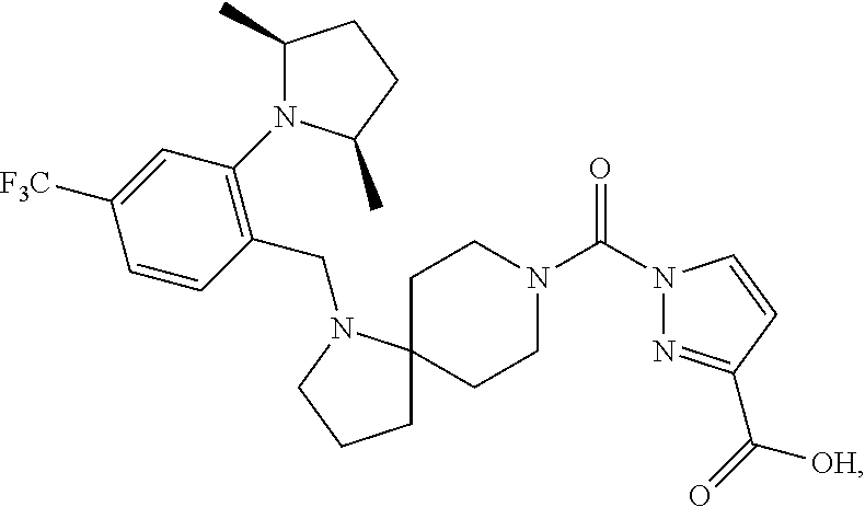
N1(C(N2CCC3(CC2)CCCN3CC2=C(N3C(C)CCC3C)C=C([F3C])C=C2)=O)N=C(C([OH])=O)C=C1
